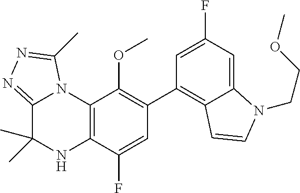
C1(C2=C3C(=CC(F)=C2)N(CCOC)C=C3)=C(OC)C2=C(C(F)=C1)NC(C)(C)C1=NN=C(C)N21
